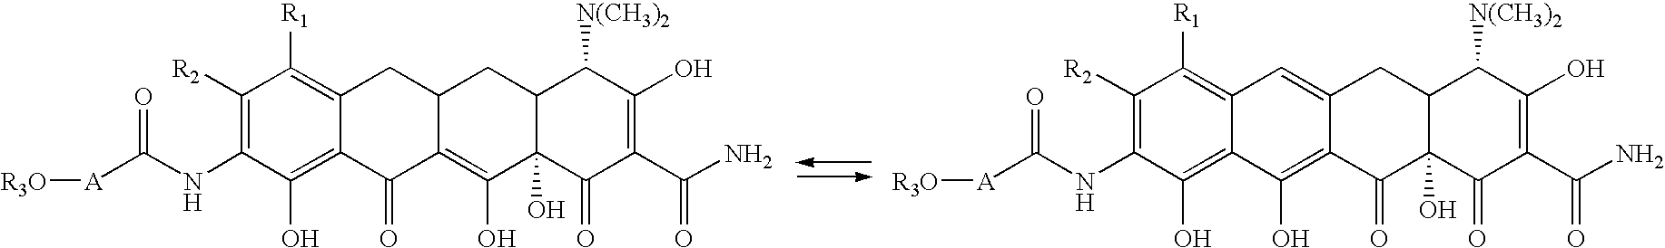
O=C(NC1=C([R2])C([R1])=C2C(=C1O)C(=O)C1=C(O)C3(O)C(CC1C2)C([N(CH3)2])C(O)=C(C(N)=O)C3=O)[A][R3O].O=C(NC1=C([R2])C([R1])=C2C(=C1O)C(O)=C1C(=C2)CC2C(O)(C1=O)C(=O)C(C(N)=O)=C(O)C2[N(CH3)2])[A][R3O]
